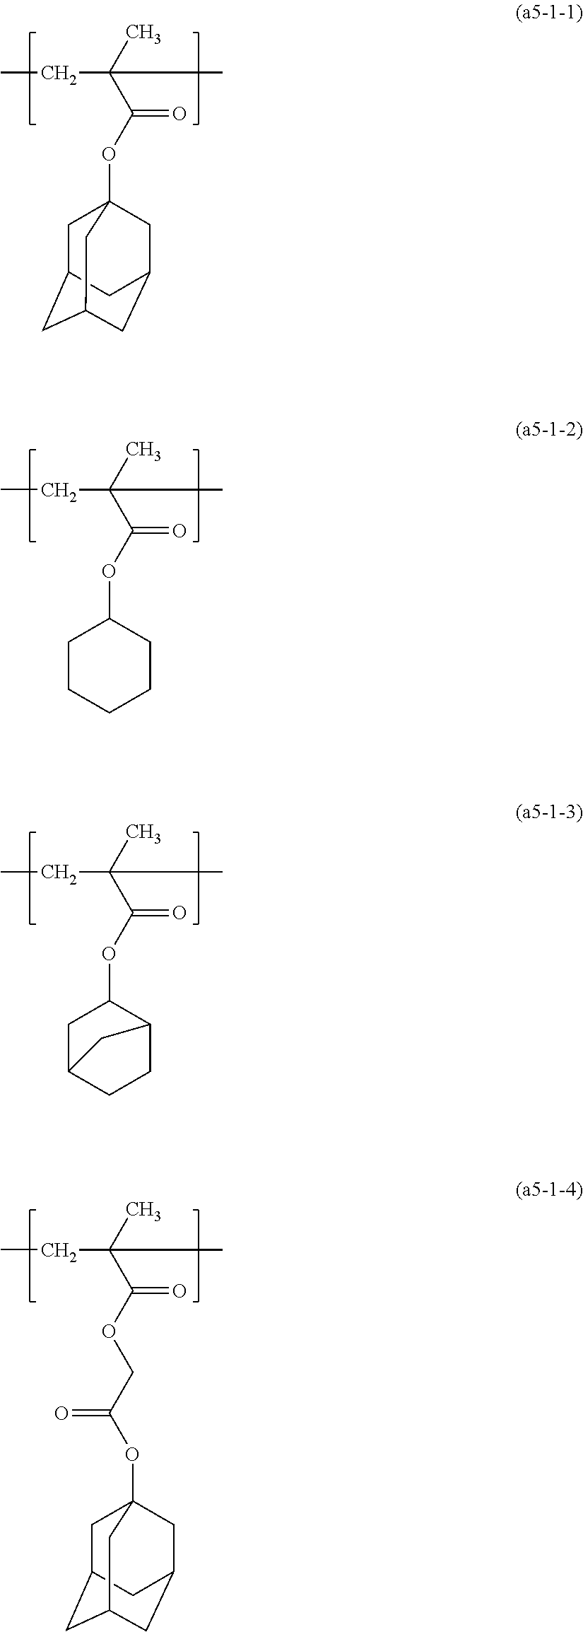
CCC(C)(C(OC1CCCCC1)=O)C.CCC(C)(C(OC1CC2CCC1C2)=O)C.CCC(C)(C(OC12CC3CC(CC(C1)C3)C2)=O)C.CCC(C)(C(OCC(OC12CC3CC(CC(C1)C3)C2)=O)=O)C
